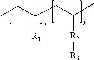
CCC(CC(C)[R2][R3])[R1]
